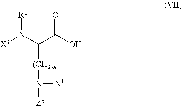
N(C(C(O)=O)[(CH2)n]N([Z6])[X1])([R1])[X3]
